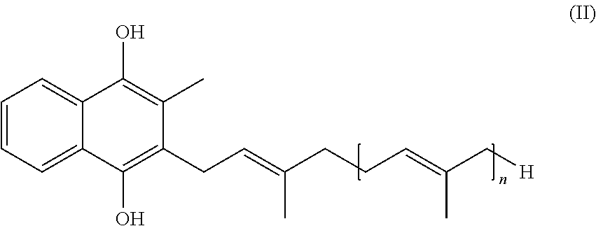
C1=CC=C2C(=C1)C(O)=C(C)C(CC=C(CCC=C(C[H])C)C)=C2O
